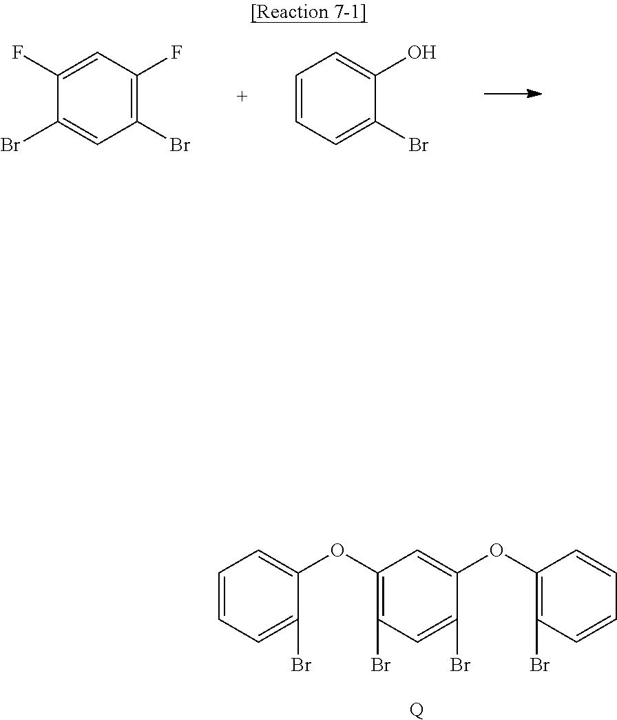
C1=CC=C(Br)C(OC2=C(Br)C=C(Br)C(OC3=C(Br)C=CC=C3)=C2)=C1.[Q].C1(F)=CC(F)=C(Br)C=C1Br.C1=CC=C(Br)C(O)=C1
